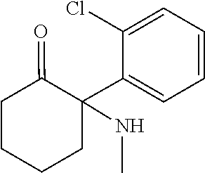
C1(Cl)=CC=CC=C1C1(NC)C(=O)CCCC1
